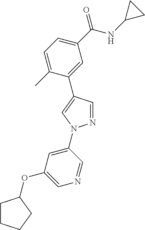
C1=C(C)C(C2=CN(C3=CC(OC4CCCC4)=CN=C3)N=C2)=CC(C(NC2CC2)=O)=C1
